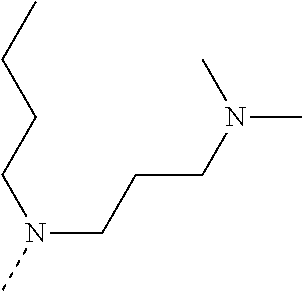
N(CCCN(C)C)(C)CCCC
